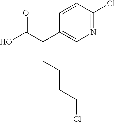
C1=CC(Cl)=NC=C1C(C(O)=O)CCCCCl
